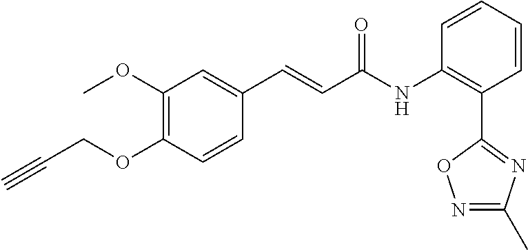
C1=CC=CC(NC(C=CC2=CC(OC)=C(OCC#C)C=C2)=O)=C1C1=NC(C)=NO1
